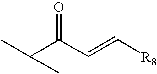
C(C(C=C[R8])=O)(C)C
